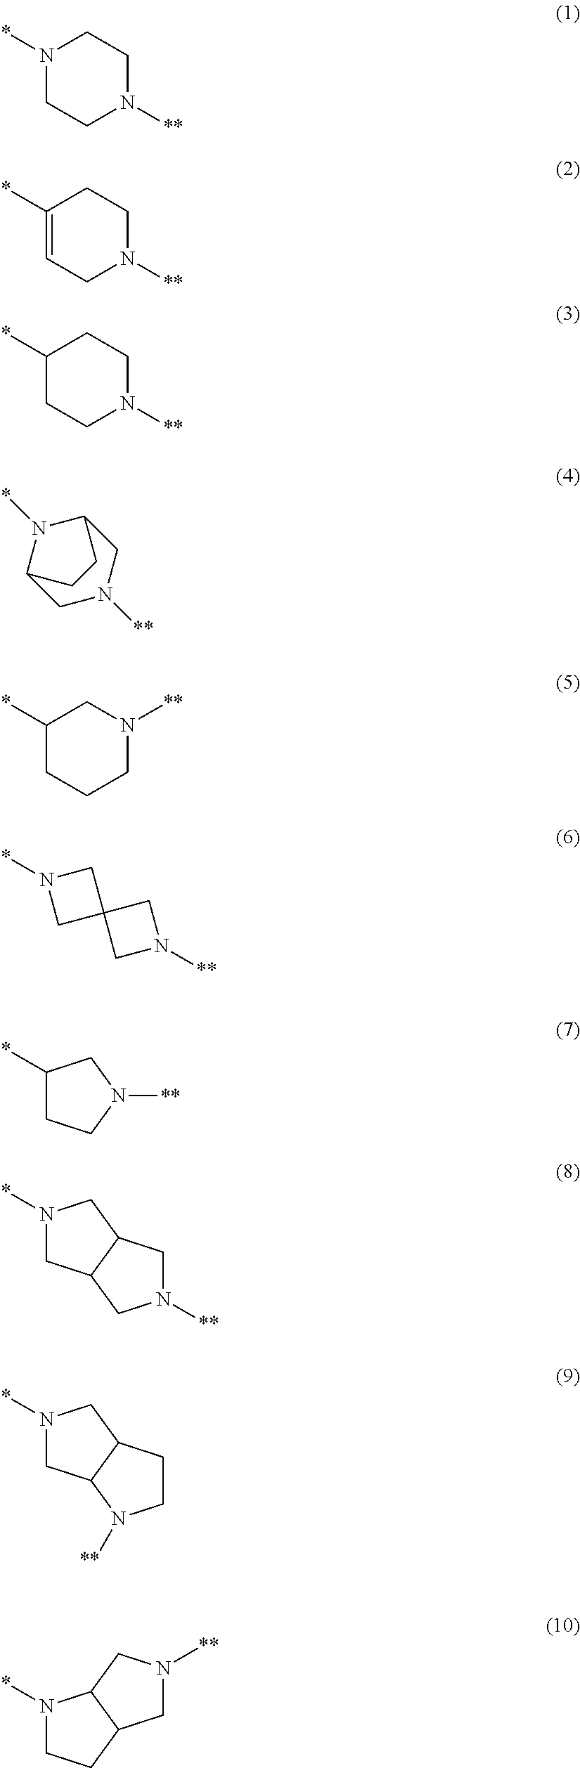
N1(*)CCN([**])CC1.C1(*)=CCN([**])CC1.C1(*)CCN([**])CC1.C1N([**])CC2N(*)C1CC2.C1(*)CCCN([**])C1.N1(*)CC2(C1)CN([**])C2.C1(*)CCN([**])C1.N1(*)CC2C(C1)CN([**])C2.N1(*)CC2C(C1)CCN2[**].N1(*)CCC2C1CN([**])C2
